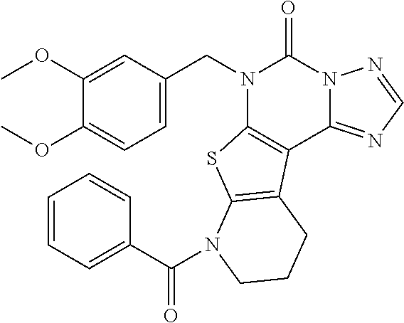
C1=C(CN2C3=C(C4=NC=NN4C2=O)C2=C(S3)N(C(C3=CC=CC=C3)=O)CCC2)C=C(OC)C(OC)=C1
